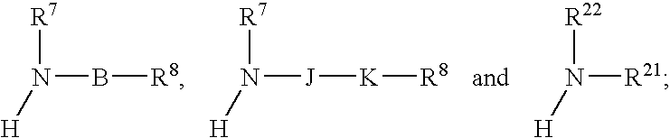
N(B[R8])([R7])[H].N([J][K][R8])([R7])[H].N([R21])([R22])[H]
